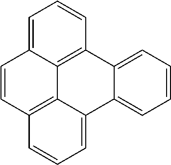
C1=C2C3=C(C=C1)C1=CC=CC=C1C1=CC=CC(=C31)C=C2
